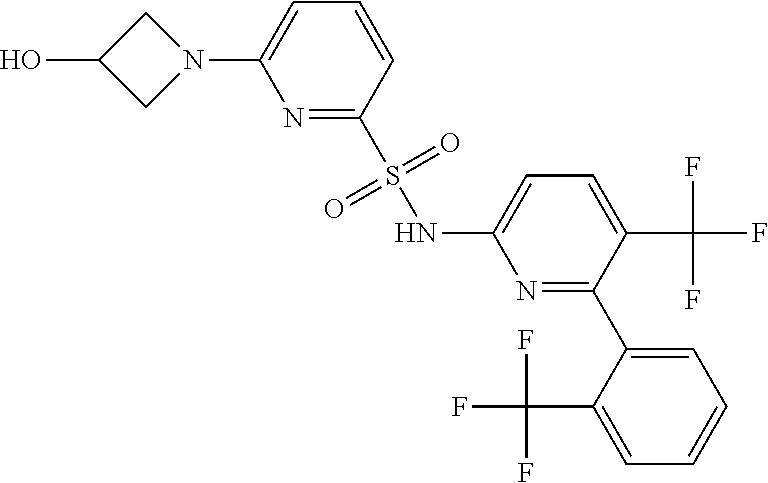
C1C(O)CN1C1=CC=CC(S(NC2=CC=C(C(F)(F)F)C(C3=CC=CC=C3C(F)(F)F)=N2)(=O)=O)=N1
